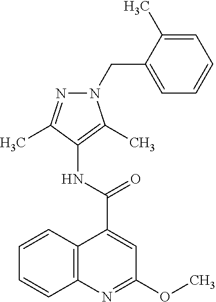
C12=C(N=C(OC)C=C1C(=O)NC1=C(C)N(CC3=CC=CC=C3C)N=C1C)C=CC=C2
